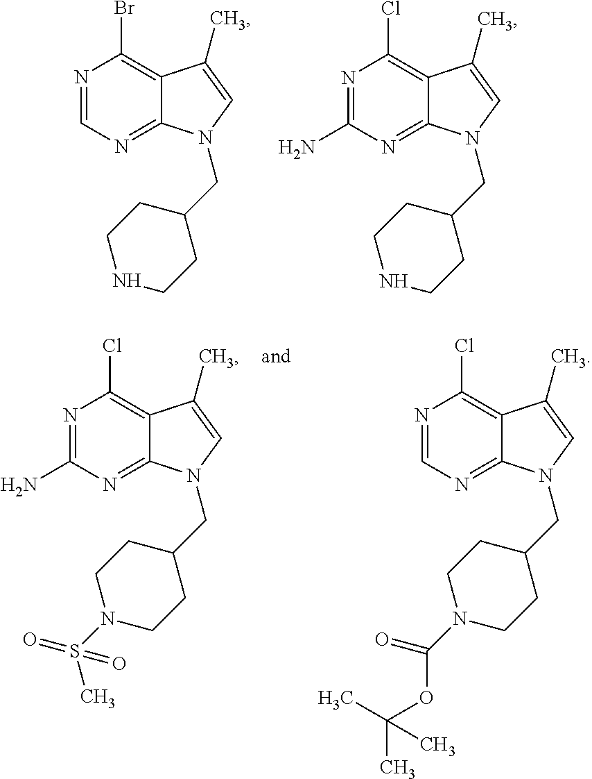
N1=CN=C2C(=C1Br)C(C)=CN2CC1CCNCC1.N1=C(N)N=C2C(=C1Cl)C(C)=CN2CC1CCNCC1.N1=C(N)N=C2C(=C1Cl)C(C)=CN2CC1CCN(S(C)(=O)=O)CC1.N1=CN=C2C(=C1Cl)C(C)=CN2CC1CCN(C(OC(C)(C)C)=O)CC1
